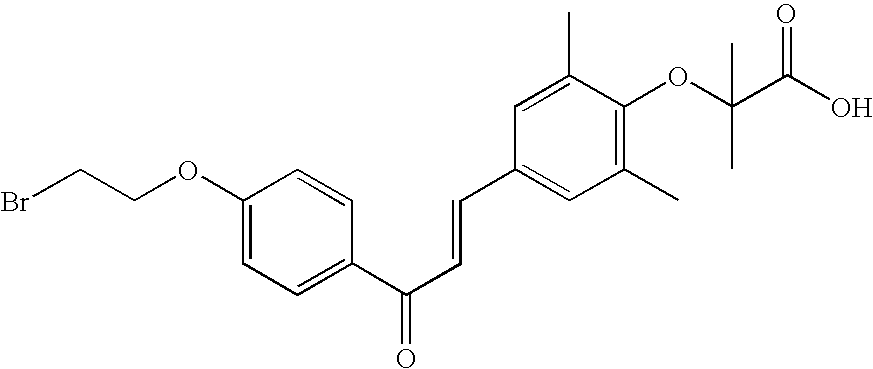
C1(OCCBr)=CC=C(C(C=CC2=CC(C)=C(OC(C(O)=O)(C)C)C(C)=C2)=O)C=C1
